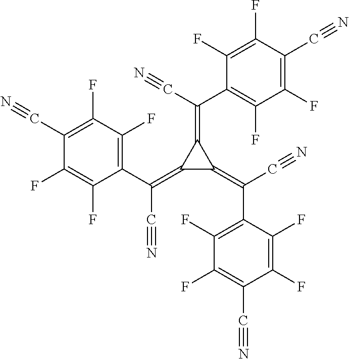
C1(C(=C2C(=C(C#N)C3=C(F)C(F)=C(C#N)C(F)=C3F)C2=C(C#N)C2=C(F)C(F)=C(C#N)C(F)=C2F)C#N)=C(F)C(F)=C(C#N)C(F)=C1F
